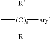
C[(C)n]([aryl])([R])[Ri]
